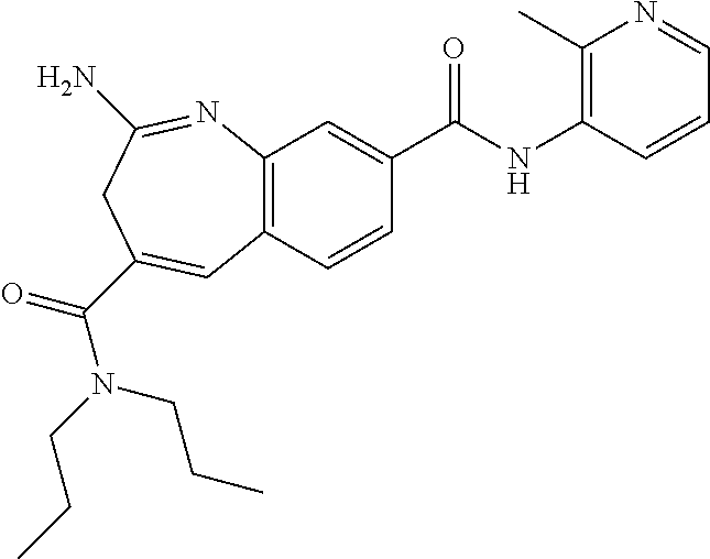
C12=C(C=CC(C(NC3=C(C)N=CC=C3)=O)=C1)C=C(C(=O)N(CCC)CCC)CC(N)=N2
